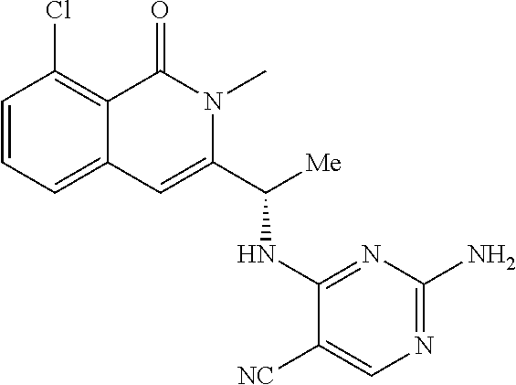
ClC1=C2C(=CC=C1)C=C(C([Me])NC1=NC(N)=NC=C1[NC])N(C)C2=O
